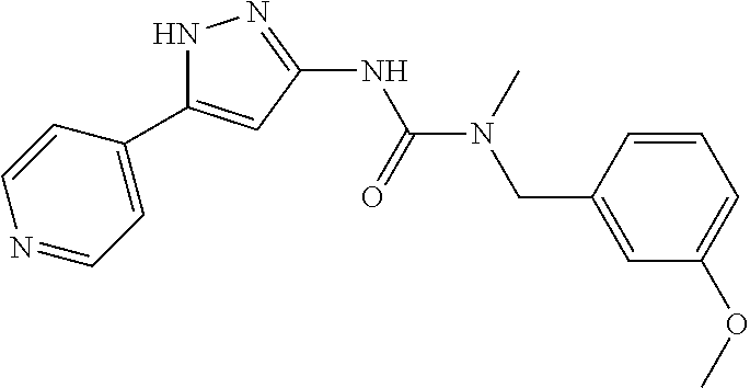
N1C(C2=CC=NC=C2)=CC(NC(N(CC2=CC(OC)=CC=C2)C)=O)=N1
